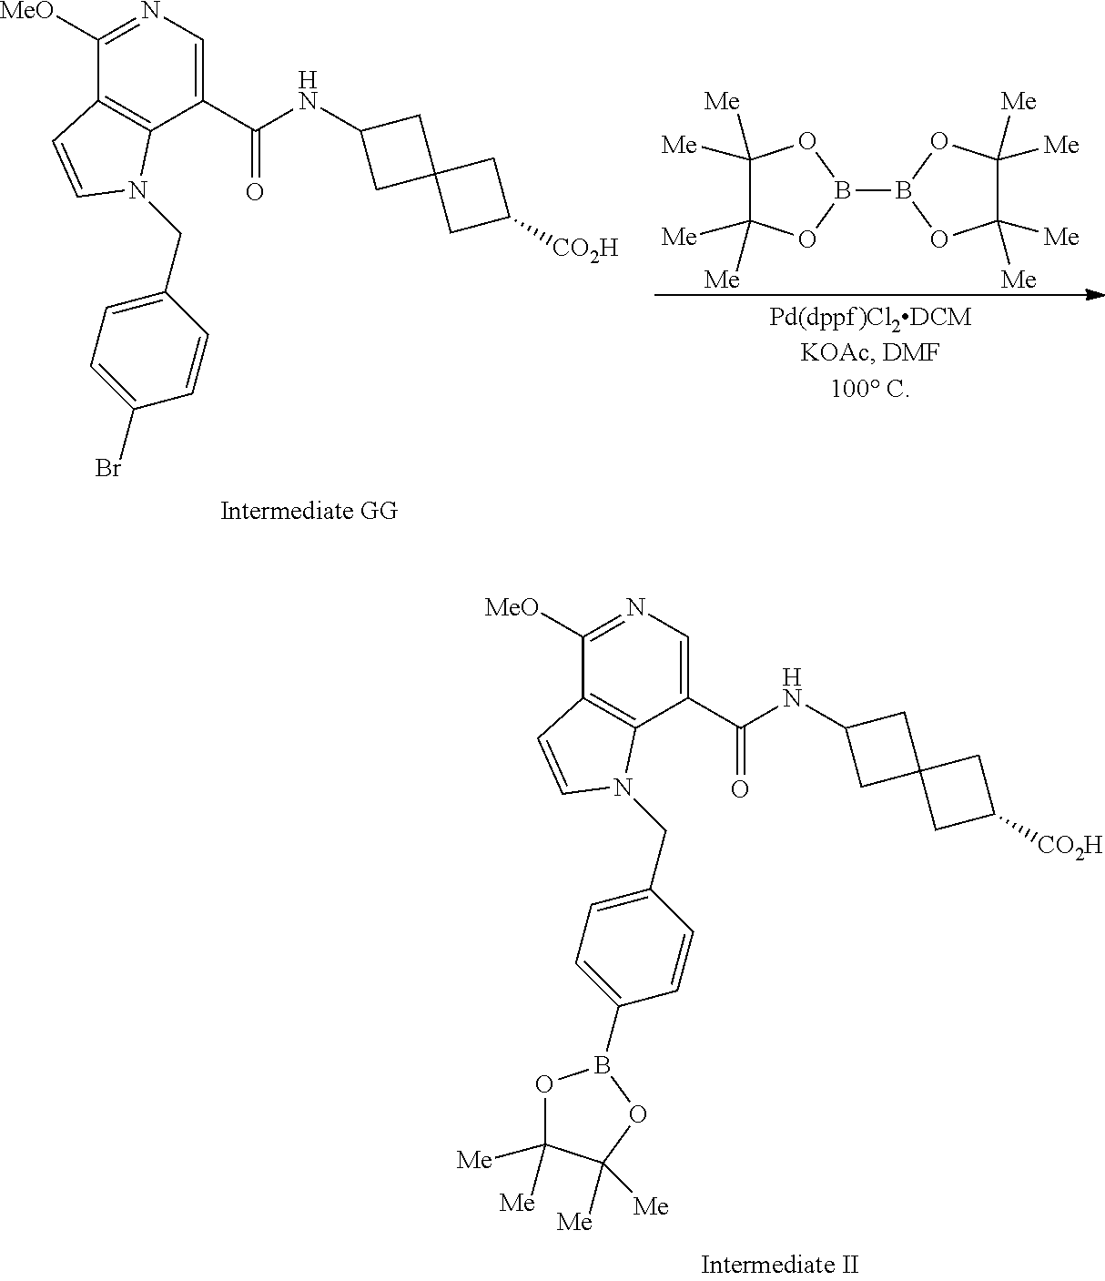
N1=C([MeO])C2=C(C(C(=O)NC3CC4(CC([CO2H])C4)C3)=C1)N(CC1=CC=C(B3OC([Me])([Me])C([Me])([Me])O3)C=C1)C=C2.C1([Me])([Me])C([Me])([Me])OB(B2OC([Me])([Me])C([Me])([Me])O2)O1.N1=C([MeO])C2=C(C(C(=O)NC3CC4(CC([CO2H])C4)C3)=C1)N(CC1=CC=C(Br)C=C1)C=C2
